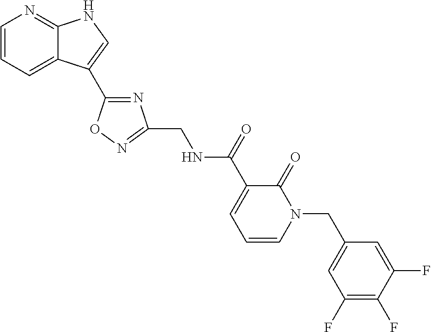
C1=CC=C2C(=N1)NC=C2C1=NC(CNC(C2=CC=CN(CC3=CC(F)=C(F)C(F)=C3)C2=O)=O)=NO1
